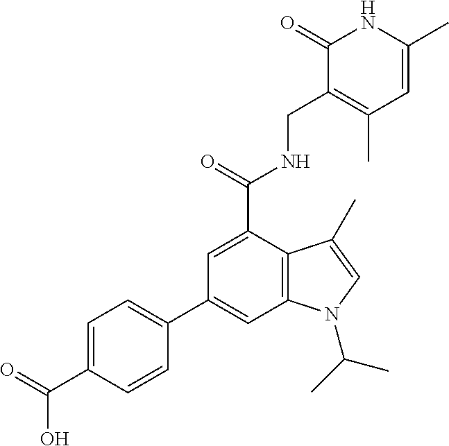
C1=C(C(=O)NCC2=C(C)C=C(C)NC2=O)C2=C(C=C1C1=CC=C(C(=O)O)C=C1)N(C(C)C)C=C2C
